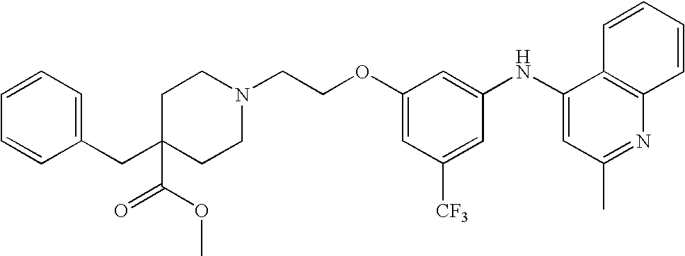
N1(CCOC2=CC([CF3])=CC(NC3=CC(C)=NC4=C3C=CC=C4)=C2)CCC(CC2=CC=CC=C2)(C(=O)OC)CC1
